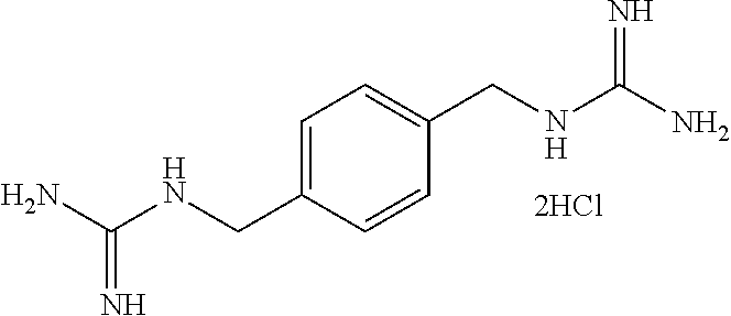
C1=CC(CNC(N)=N)=CC=C1CNC(N)=N
